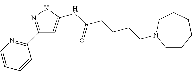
C1(C2=NNC(NC(=O)CCCCN3CCCCCC3)=C2)=NC=CC=C1
